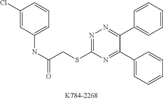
C1=CC(C2=NC(SCC(NC3=CC=CC(Cl)=C3)=O)=NN=C2C2=CC=CC=C2)=CC=C1
